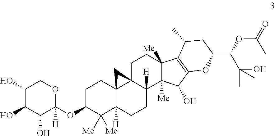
C1(O)C(O)C(O)C(OC2C([Me])([Me])C3([H])C4(CC2)C2(C([H])(CC3)C3([Me])C([Me])(CC2)C2=C(C3O)OC(C(C(O)(C)C)OC(C)=O)CC2C)C4)([H])OC1
